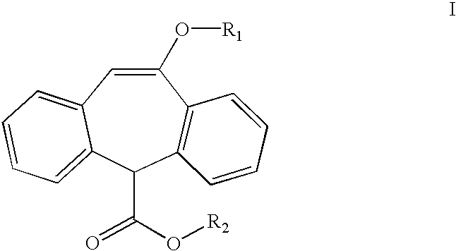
C12=CC=CC=C1C(C(=O)O[R2])C1=C(C(O[R1])=C2)C=CC=C1
